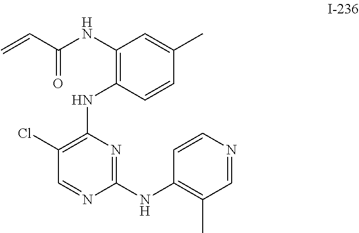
C1(Cl)=C(NC2=C(NC(C=C)=O)C=C(C)C=C2)N=C(NC2=C(C)C=NC=C2)N=C1
